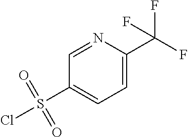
C1=NC(C(F)(F)F)=CC=C1S(Cl)(=O)=O
